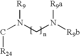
C([R24])N([R9])CN([R9b])[R9a]
